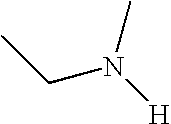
C(N(C)[H])C
